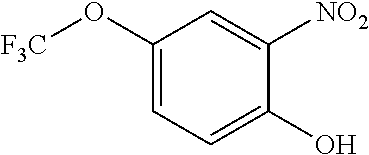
C1(O[F3C])=CC=C(O)C([NO2])=C1
